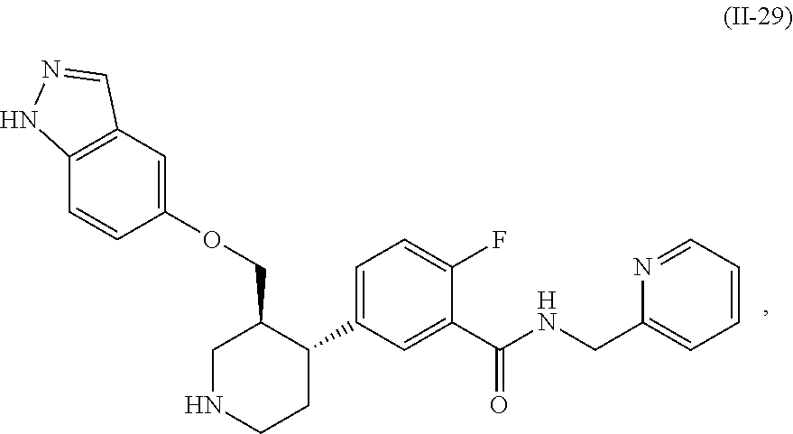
C12=C(C=C(OCC3CNCCC3C3=CC=C(F)C(C(NCC4=CC=CC=N4)=O)=C3)C=C1)C=NN2
